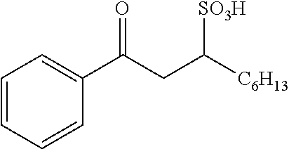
C1=CC=CC(C(CC([C6H13])[SO3H])=O)=C1
